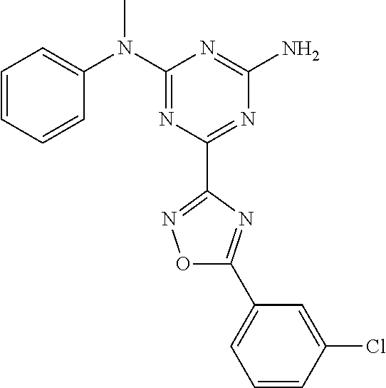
C1=CC=CC(N(C2=NC(C3=NOC(C4=CC=CC(Cl)=C4)=N3)=NC(N)=N2)C)=C1
